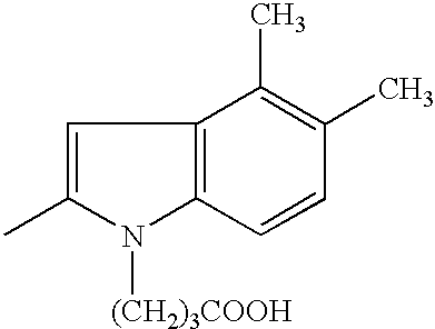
C1=C(C)N([(CH2)3COOH])C2=C1C(C)=C(C)C=C2
